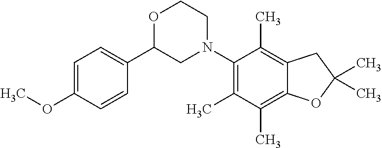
C1=C(OC)C=CC(C2CN(C3=C(C)C(C)=C4C(=C3C)CC(C)(C)O4)CCO2)=C1
